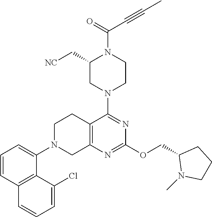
C12=C(N=C(OCC3N(C)CCC3)N=C1N1CCN(C(=O)C#CC)C(C[NC])C1)CN(C1=CC=CC3=C1C(Cl)=CC=C3)CC2
